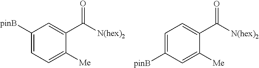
C1([pinB])=CC=C([Me])C(C([N(hex)2])=O)=C1.C1=C([pinB])C=C([Me])C(C([N(hex)2])=O)=C1
